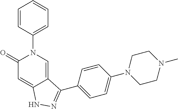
C1=CC(N2C=C3C(=CC2=O)NN=C3C2=CC=C(N3CCN(C)CC3)C=C2)=CC=C1
